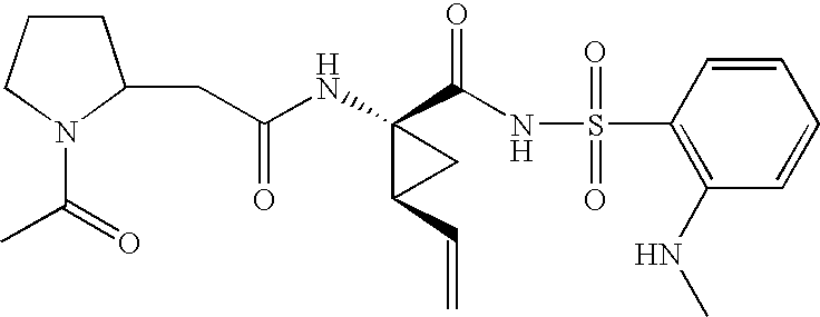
N(C1(C(NS(C2=C(NC)C=CC=C2)(=O)=O)=O)C(C=C)C1)C(CC1CCCN1C(=O)C)=O
